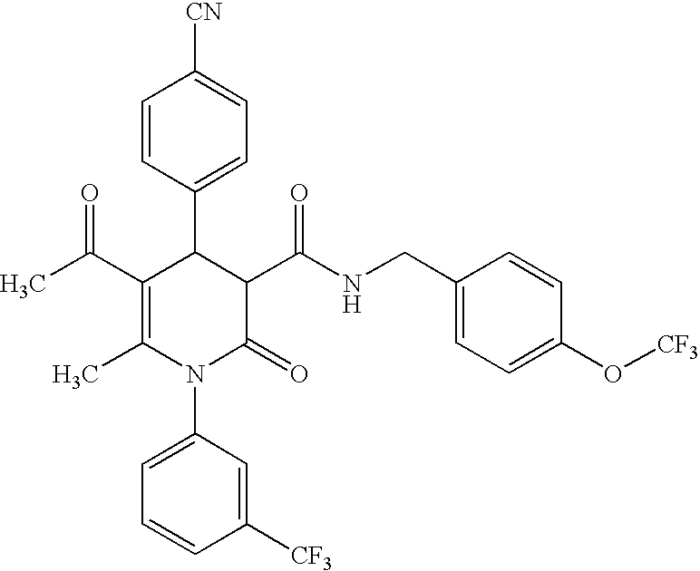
C1=CC(C2C(C(C)=O)=C(C)N(C3=CC=CC([CF3])=C3)C(=O)C2C(NCC2=CC=C(O[CF3])C=C2)=O)=CC=C1[CN]
